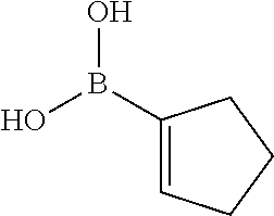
C1(B(O)O)=CCCC1
